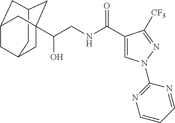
C12CC3CC(C(CNC(C4=CN(C5=NC=CC=N5)N=C4[CF3])=O)O)(C1)CC(C3)C2
